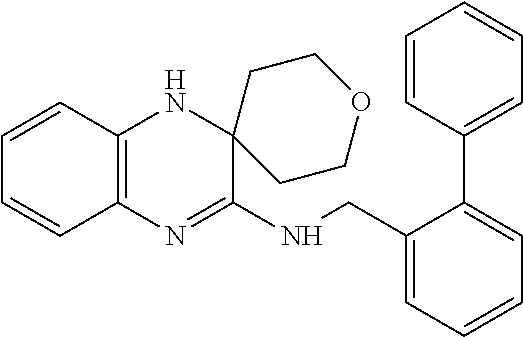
C1=CC2=C(C=C1)N=C(NCC1=CC=CC=C1C1=CC=CC=C1)C1(N2)CCOCC1
